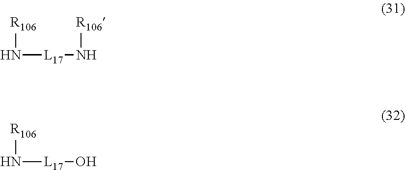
N([L17]N[R106])[R106].N([L17]O)[R106]
